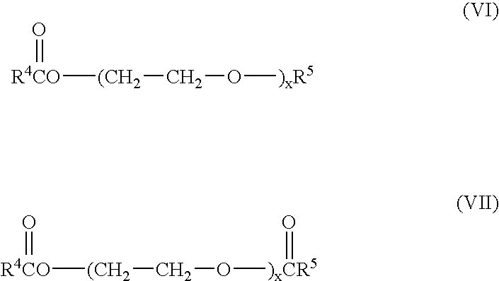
O=[R4CO][(CH2]CO[)xR5].O=[R4CO][(CH2]CO[)xCR5]=O
